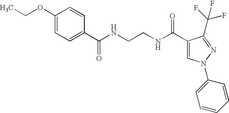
N(CCNC(C1=CN(C2=CC=CC=C2)N=C1C(F)(F)F)=O)C(C1=CC=C(OCC)C=C1)=O
